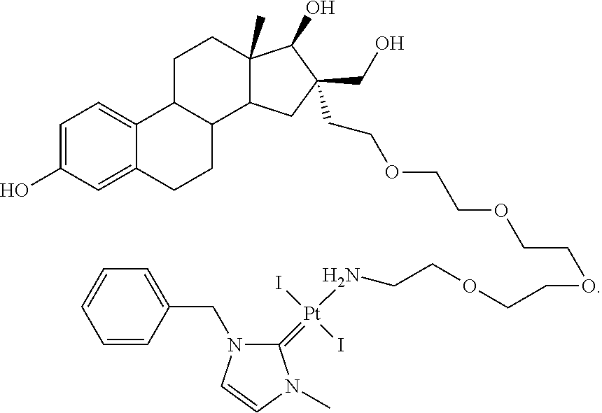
C1=C(O)C=C2C(=C1)C1C(CC2)C2CC(CO)(CCOCCOCCOCCOCCN[Pt](=C3N(CC4=CC=CC=C4)C=CN3C)(I)I)C(O)C2(C)CC1
